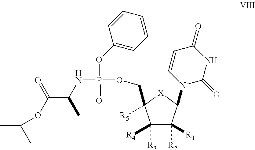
C1([R3])([R4])C([R2])([R1])C(N2C(=O)NC(=O)C=C2)[X]C1([R5])COP(NC(C(OC(C)C)=O)C)(OC1=CC=CC=C1)=O
